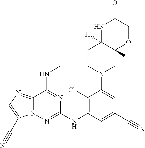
N12C(=NC=C1C#N)C(NCC)=NC(NC1=C(Cl)C(N3CC4([H])C([H])(CC3)NC(=O)CO4)=CC(C#N)=C1)=N2
